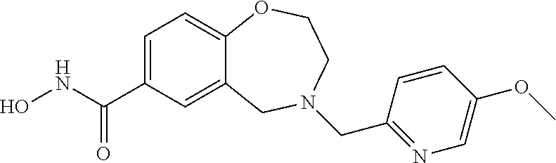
C1=C(C(NO)=O)C=C2C(=C1)OCCN(CC1=NC=C(OC)C=C1)C2
